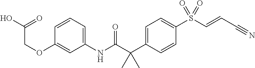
C1(OCC(=O)O)=CC(NC(C(C2=CC=C(S(C=CC#N)(=O)=O)C=C2)(C)C)=O)=CC=C1
